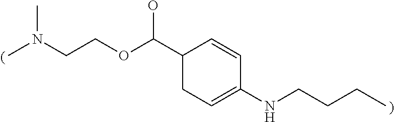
N(CCOC(C1CC=C(NCCCC)C=C1)O)(C)C
